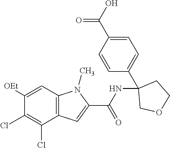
C12=C(C=C([OEt])C(Cl)=C1Cl)N(C)C(C(NC1(C3=CC=C(C(O)=O)C=C3)COCC1)=O)=C2
